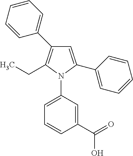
C1=C(C2=CC=CC=C2)N(C2=CC=CC(C(=O)O)=C2)C(CC)=C1C1=CC=CC=C1
